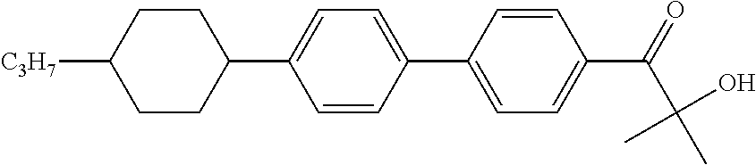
C1([C3H7])CCC(C2=CC=C(C3=CC=C(C(=O)C(O)(C)C)C=C3)C=C2)CC1
